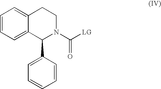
C1=CC=C2C(=C1)CCN(C([LG])=O)C2C1=CC=CC=C1
